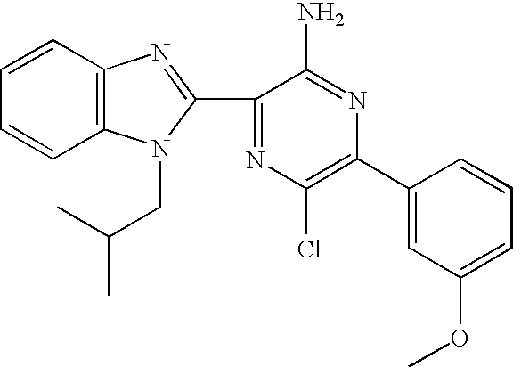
C1=CC2=C(C=C1)N(CC(C)C)C(C1=NC(Cl)=C(C3=CC(OC)=CC=C3)N=C1N)=N2
